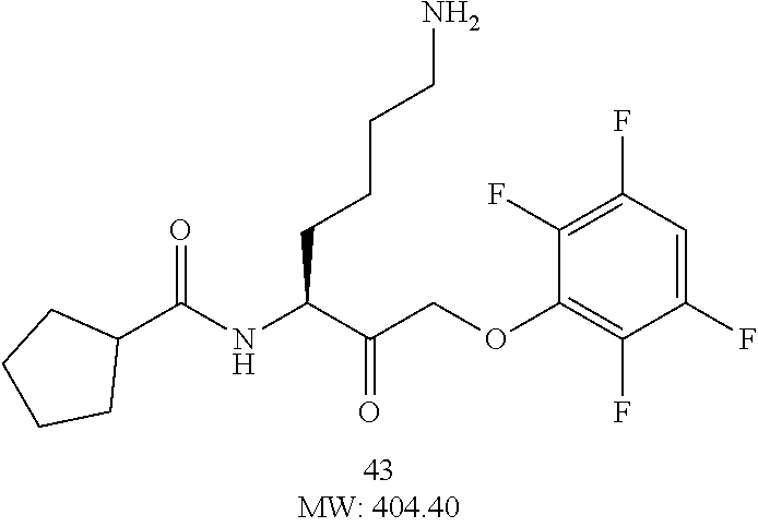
C(C(=O)C(NC(C1CCCC1)=O)CCCCN)OC1=C(F)C(F)=CC(F)=C1F
